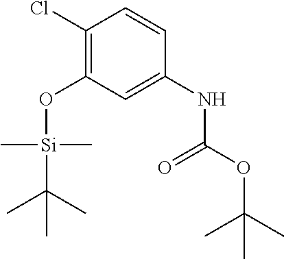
C1(Cl)=C(O[Si](C(C)(C)C)(C)C)C=C(NC(OC(C)(C)C)=O)C=C1
